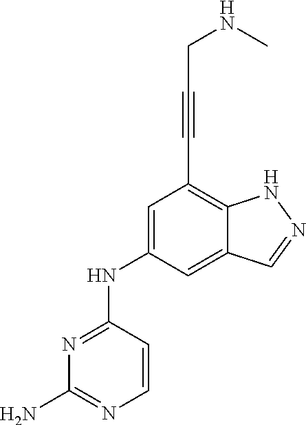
N1=C(NC2=CC(C#CCNC)=C3C(=C2)C=NN3)C=CN=C1N
